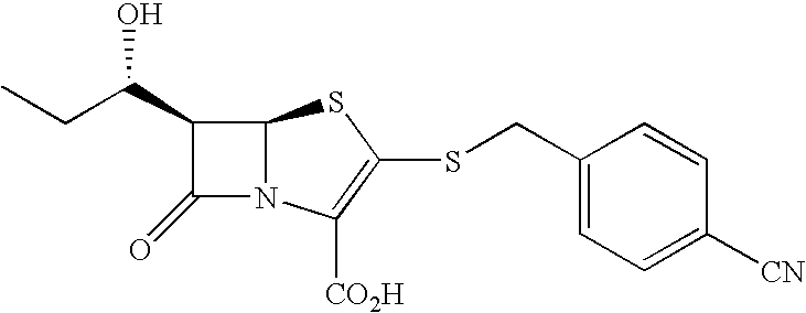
C12N(C([CO2H])=C(SCC3=CC=C([CN])C=C3)S1)C(=O)C2C(O)CC
